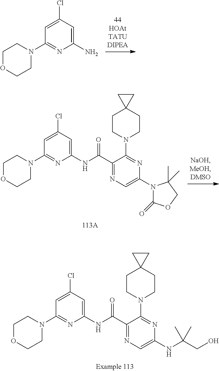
C1OCCN(C2=NC(N)=CC(Cl)=C2)C1.C1OCCN(C2=NC(NC(C3=NC=C(N4C(=O)OCC4(C)C)N=C3N3CCC4(CC3)CC4)=O)=CC(Cl)=C2)C1.C1OCCN(C2=NC(NC(C3=NC=C(NC(C)(C)CO)N=C3N3CCC4(CC3)CC4)=O)=CC(Cl)=C2)C1
